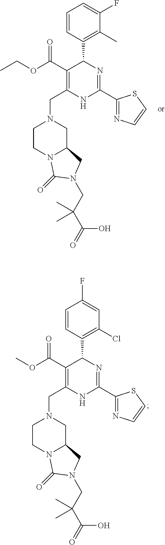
C1(C(OCC)=O)=C(CN2CCN3C(C2)CN(CC(C(=O)O)(C)C)C3=O)NC(C2=NC=CS2)=NC1C1=C(C)C(F)=CC=C1.C1(C(OC)=O)=C(CN2CCN3C(C2)CN(CC(C(=O)O)(C)C)C3=O)NC(C2=NC=CS2)=NC1C1=C(Cl)C=C(F)C=C1
